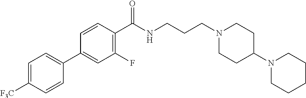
C1(C2=CC=C([F3C])C=C2)=CC(F)=C(C(NCCCN2CCC(N3CCCCC3)CC2)=O)C=C1
